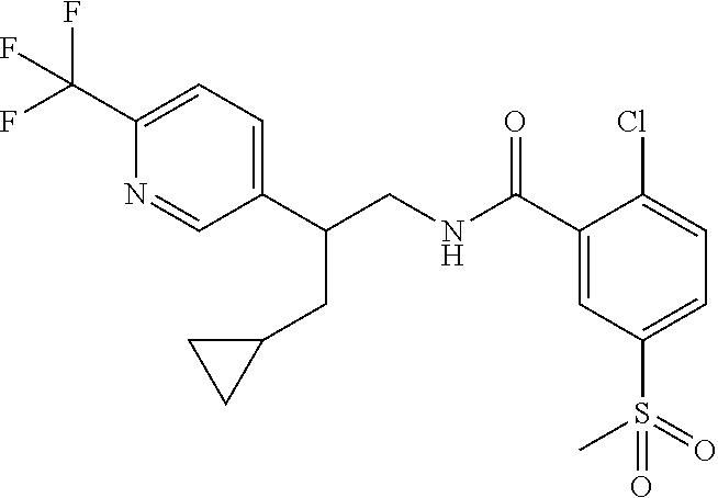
C1(C(NCC(C2=CC=C(C(F)(F)F)N=C2)CC2CC2)=O)=CC(S(=O)(C)=O)=CC=C1Cl
